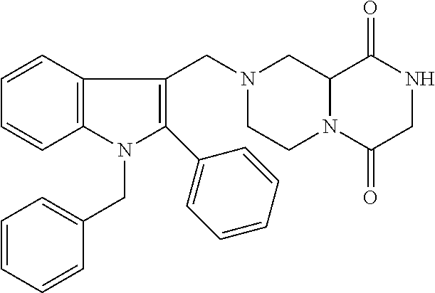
C12N(C(=O)CNC1=O)CCN(CC1=C(C3=CC=CC=C3)N(CC3=CC=CC=C3)C3=C1C=CC=C3)C2
